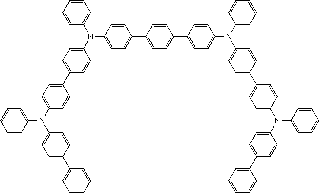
N(C1=CC=C(C2=CC=C(C3=CC=C(N(C4=CC=C(C5=CC=C(N(C6=CC=C(C7=CC=CC=C7)C=C6)C6=CC=CC=C6)C=C5)C=C4)C4=CC=CC=C4)C=C3)C=C2)C=C1)(C1=CC=C(C2=CC=C(N(C3=CC=C(C4=CC=CC=C4)C=C3)C3=CC=CC=C3)C=C2)C=C1)C1=CC=CC=C1
